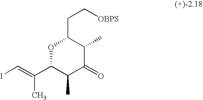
IC=C(C)C1C(C)C(=O)C(C)C(CC[OBPS])O1
